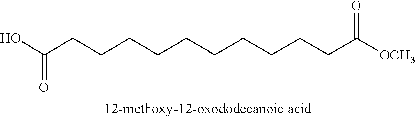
C(CCCCCCCCCCC([OCH3])=O)(O)=O
